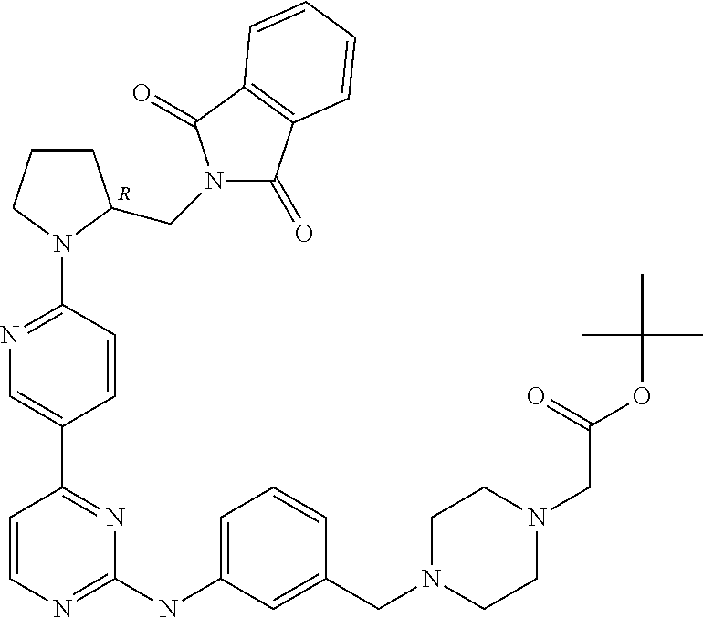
C1CCN(C2=NC=C(C3=NC(NC4=CC=CC(CN5CCN(CC(=O)OC(C)(C)C)CC5)=C4)=NC=C3)C=C2)C1CN1C(=O)C2=C(C1=O)C=CC=C2.[R]
